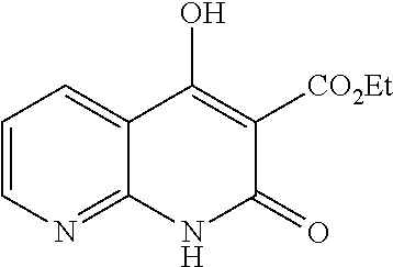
C1=CN=C2C(=C1)C(O)=C([CO2Et])C(=O)N2
